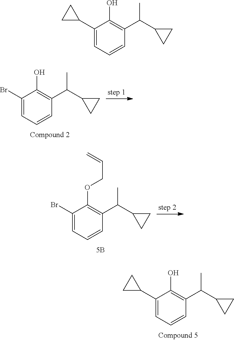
C1(C2CC2)=CC=CC(C(C2CC2)C)=C1O.C1(Br)=CC=CC(C(C2CC2)C)=C1O.C1(Br)=CC=CC(C(C2CC2)C)=C1OCC=C.C1(C2CC2)=CC=CC(C(C2CC2)C)=C1O
